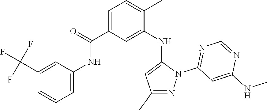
C1(C(F)(F)F)=CC(NC(C2=CC=C(C)C(NC3=CC(C)=NN3C3=NC=NC(NC)=C3)=C2)=O)=CC=C1
